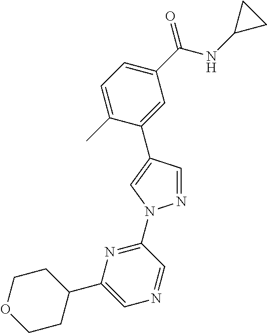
C1=C(C)C(C2=CN(C3=NC(C4CCOCC4)=CN=C3)N=C2)=CC(C(NC2CC2)=O)=C1
